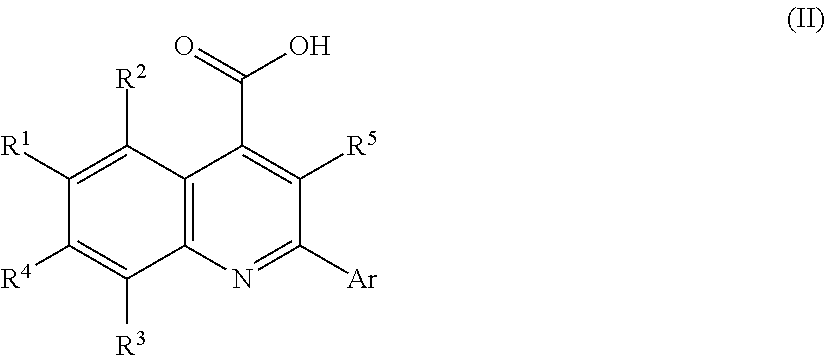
C1([R1])=C([R2])C2=C(C([R3])=C1[R4])N=C([Ar])C([R5])=C2C(O)=O
